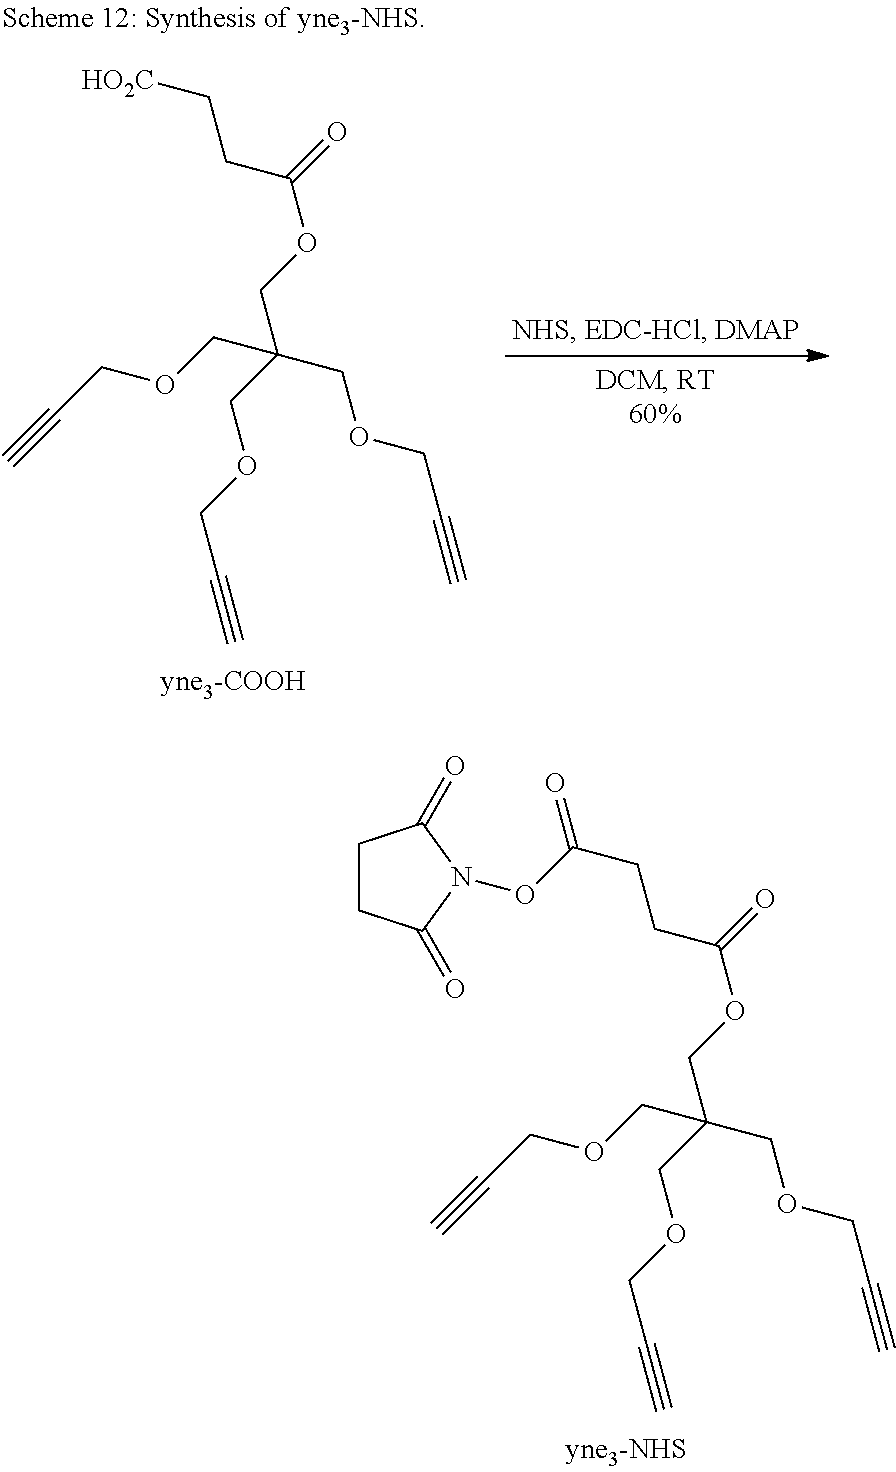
C(CCC(OCC(COCC#C)(COCC#C)COCC#C)=O)(=O)ON1C(=O)CCC1=O.[HO2C]CCC(OCC(COCC#C)(COCC#C)COCC#C)=O
